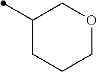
O1CCCC(C)C1
